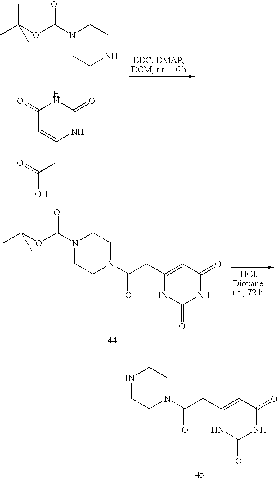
N1CCN(C(CC2=CC(=O)NC(=O)N2)=O)CC1.CC(OC(N1CCNCC1)=O)(C)C.C1(=O)C=C(CC(=O)O)NC(=O)N1.CC(OC(N1CCN(C(CC2=CC(=O)NC(=O)N2)=O)CC1)=O)(C)C
